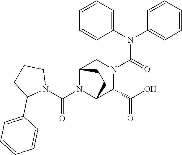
C(N1C2C(C(O)=O)N(C(N(C3=CC=CC=C3)C3=CC=CC=C3)=O)CC1CC2)(N1CCCC1C1=CC=CC=C1)=O
